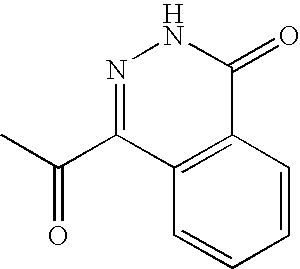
N1=C(C(C)=O)C2=C(C(=O)N1)C=CC=C2
